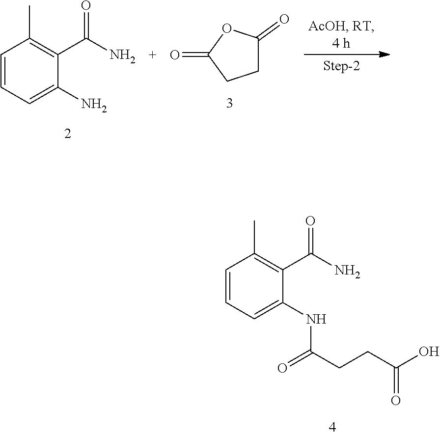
C1=CC=C(NC(=O)CCC(=O)O)C(C(=O)N)=C1C.C1=CC=C(N)C(C(=O)N)=C1C.C1C(=O)OC(=O)C1
